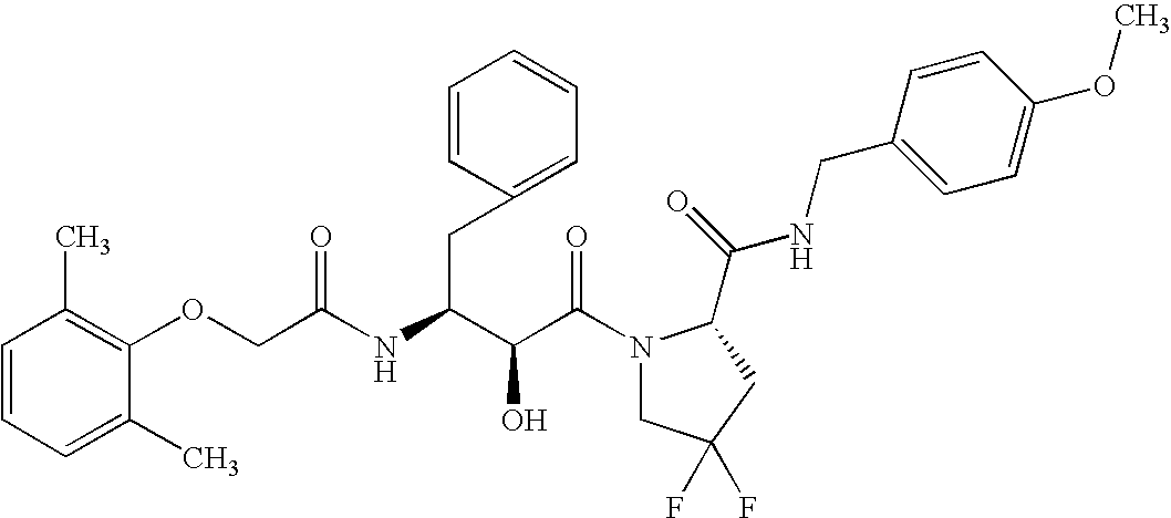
C(C(N1CC(F)(F)CC1C(NCC1=CC=C(OC)C=C1)=O)=O)(O)C(CC1=CC=CC=C1)NC(=O)COC1=C(C)C=CC=C1C
